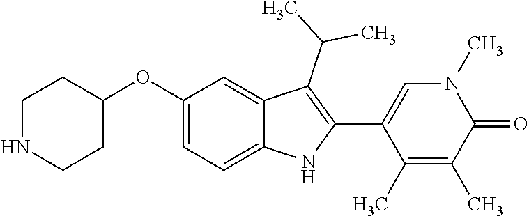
C1(OC2=CC=C3C(=C2)C(C(C)C)=C(C2=CN(C)C(=O)C(C)=C2C)N3)CCNCC1
